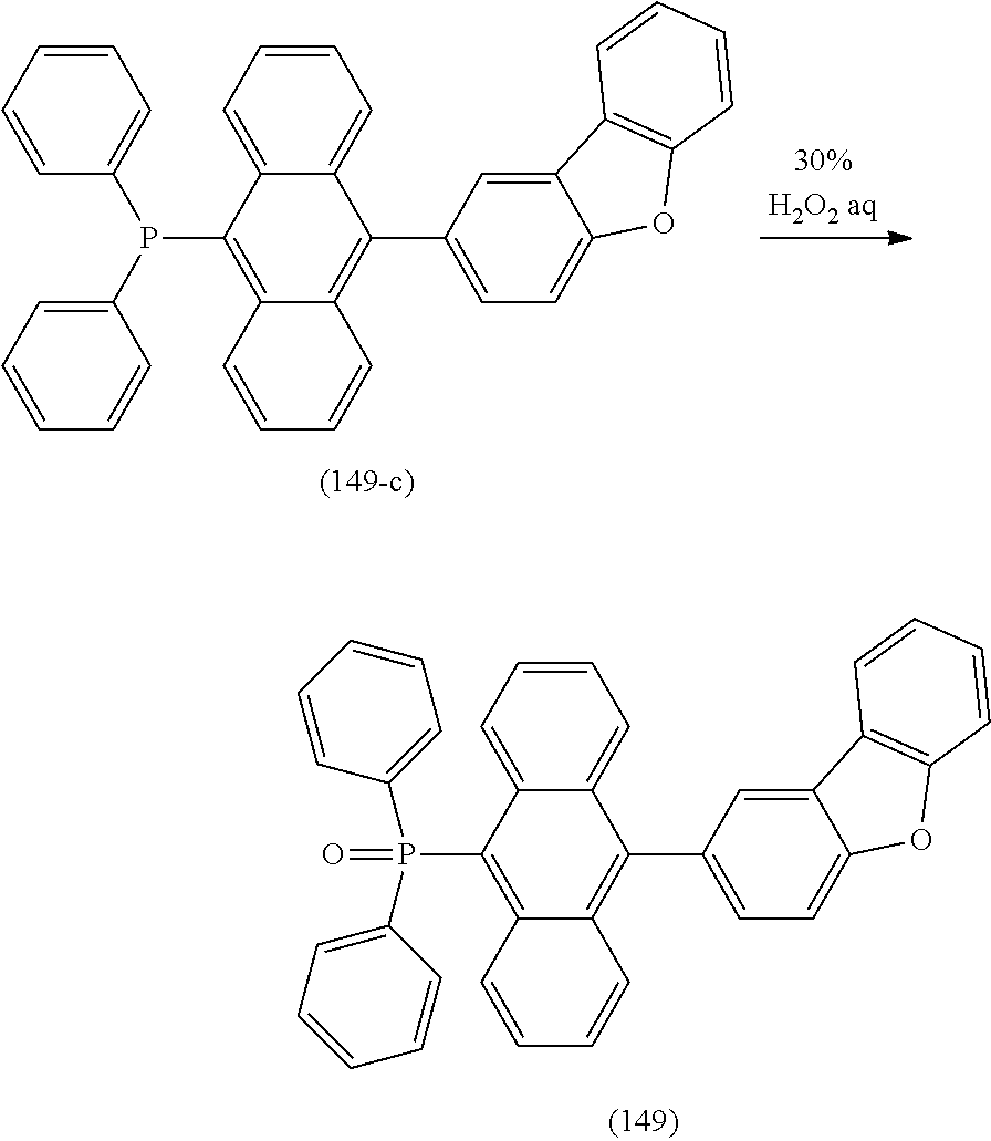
C1=CC=C2C(=C1)C(C1=CC=C3C(=C1)C1=C(O3)C=CC=C1)=C1C(=C2P(C2=CC=CC=C2)C2=CC=CC=C2)C=CC=C1.C1=CC=C2C(=C1)C(C1=CC=C3C(=C1)C1=C(O3)C=CC=C1)=C1C(=C2P(C2=CC=CC=C2)(C2=CC=CC=C2)=O)C=CC=C1
